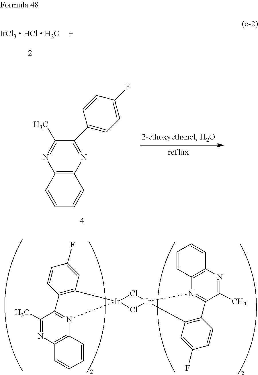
C1(C)=NC2=C(N3=C1C1=C(C=C(F)C=C1)[Ir]31Cl[Ir]3(Cl1)C1=C(C=CC(F)=C1)C1=N3C3=C(N=C1C)C=CC=C3)C=CC=C2.[IrCl3  HCl  H2O].C12=C(N=C(C3=CC=C(F)C=C3)C(C)=N1)C=CC=C2
